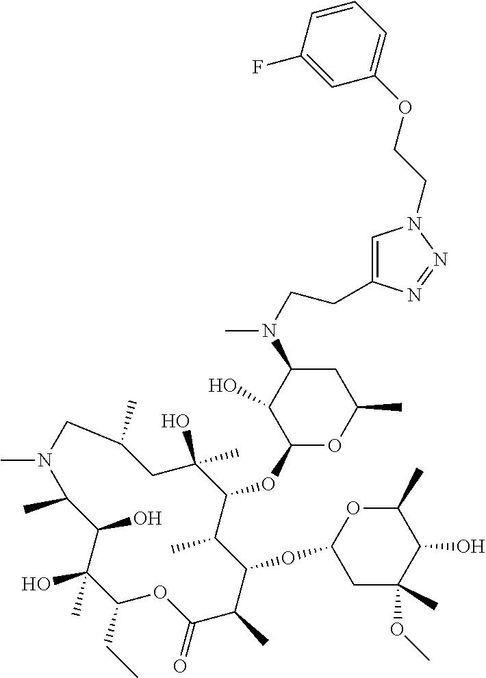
C1(CC)C(C)(O)C(O)C(C)N(C)CC(C)CC(O)(C)C(OC2OC(C)CC(N(C)CCC3=CN(CCOC4=CC=CC(F)=C4)N=N3)C2O)C(C)C(OC2CC(C)(OC)C(O)C(C)O2)C(C)C(=O)O1
